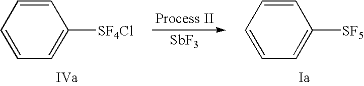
C1=CC=CC=C1[SF4Cl].C1=CC=CC=C1[SF5].[SbF3]
